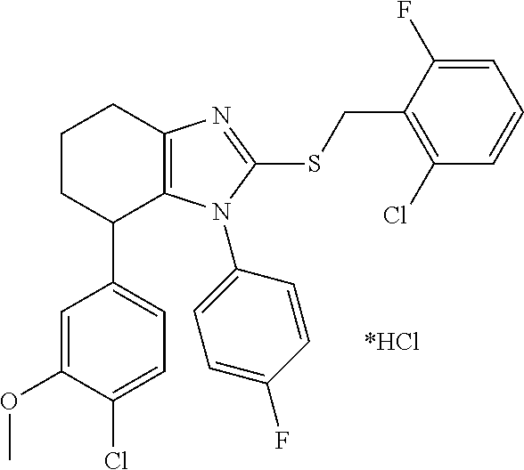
C1(C2C3=C(CCC2)N=C(SCC2=C(Cl)C=CC=C2F)N3C2=CC=C(F)C=C2)=CC=C(Cl)C(OC)=C1
